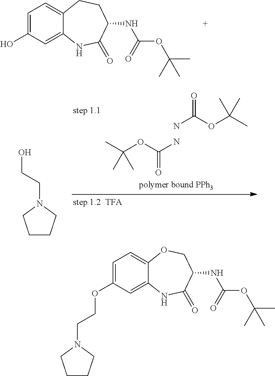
C1=C(O)C=C2C(=C1)CCC(NC(OC(C)(C)C)=O)C(=O)N2.CC(OC(=O)N)(C)C.NC(OC(C)(C)C)=O.C1CCN(CCO)C1.C1=C(OCCN2CCCC2)C=C2C(=C1)OCC(NC(=O)OC(C)(C)C)C(=O)N2
